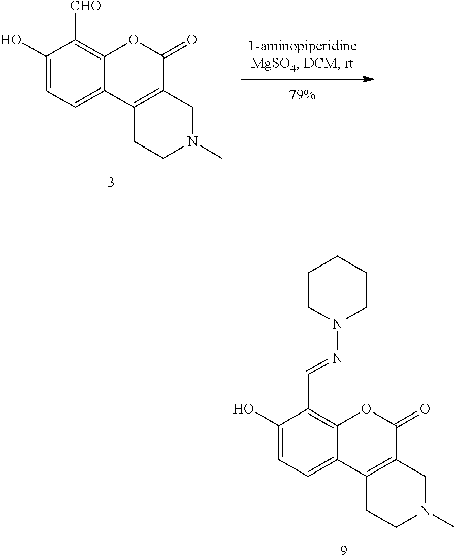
C1(O)=CC=C2C(=C1[CHO])OC(=O)C1=C2CCN(C)C1.C1(O)=CC=C2C(=C1C=NN1CCCCC1)OC(=O)C1=C2CCN(C)C1
